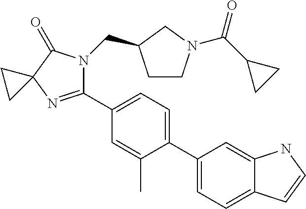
C12=CC(C3=CC=C(C4=NC5(C(=O)N4CC4CCN(C(C6CC6)=O)C4)CC5)C=C3C)=CC=C1C=CN2
